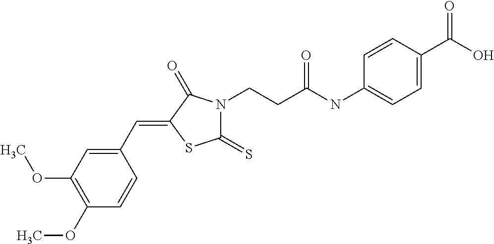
COC1=C(OC)C=CC(C=C2SC(=S)N(CCC(NC3=CC=C(C(O)=O)C=C3)=O)C2=O)=C1
